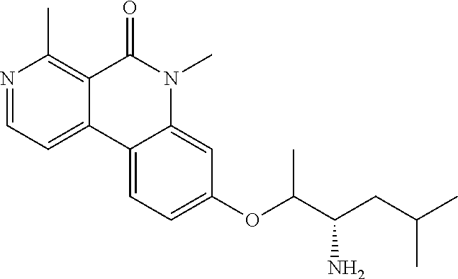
N1=CC=C2C(=C1C)C(=O)N(C)C1=CC(OC(C(CC(C)C)N)C)=CC=C21
